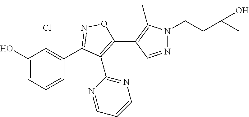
C1(O)=CC=CC(C2=NOC(C3=C(C)N(CCC(C)(C)O)N=C3)=C2C2=NC=CC=N2)=C1Cl
